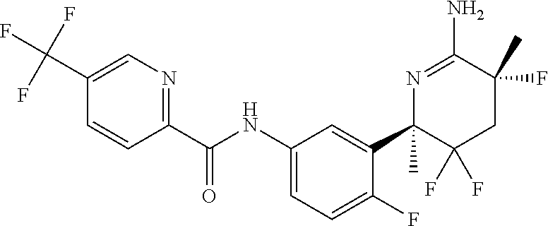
C1(C(F)(F)F)=CN=C(C(NC2=CC=C(F)C(C3(C)C(F)(F)CC(C)(F)C(N)=N3)=C2)=O)C=C1
